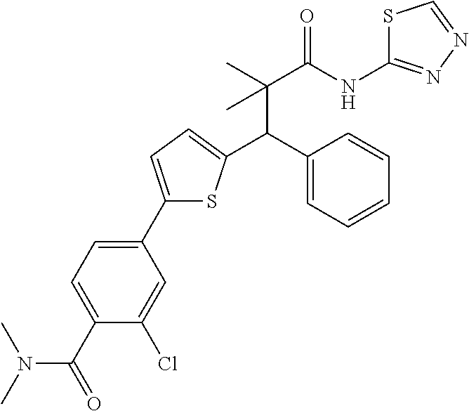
C1(C2=CC=C(C(C3=CC=CC=C3)C(C)(C(NC3=NN=CS3)=O)C)S2)=CC=C(C(=O)N(C)C)C(Cl)=C1
